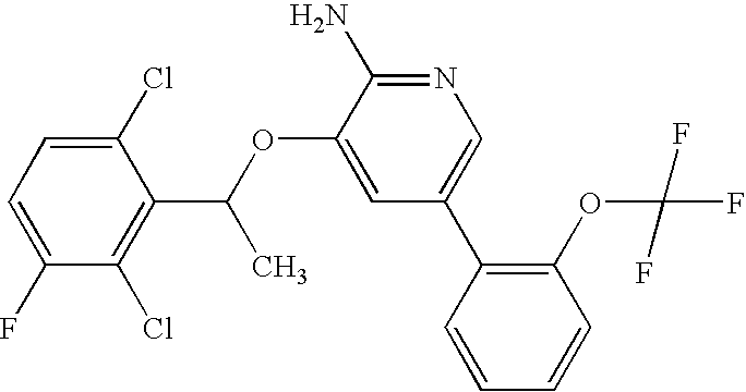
FC1=CC=C(Cl)C(C(OC2=CC(C3=C(OC(F)(F)F)C=CC=C3)=CN=C2N)C)=C1Cl
